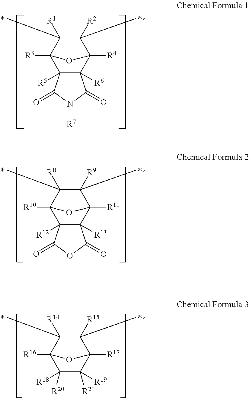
C12([R5])C([R6])(C3([R4])C([R2])(C)C([R1])(C)C1([R3])O3)C(=O)N([R7])C2=O.C12([R12])C([R13])(C3([R11])C([R9])(C)C([R8])(C)C1([R10])O3)C(=O)OC2=O.C1([R20])([R18])C([R21])([R19])C2([R17])C([R15])(C)C([R14])(C)C1([R16])O2
